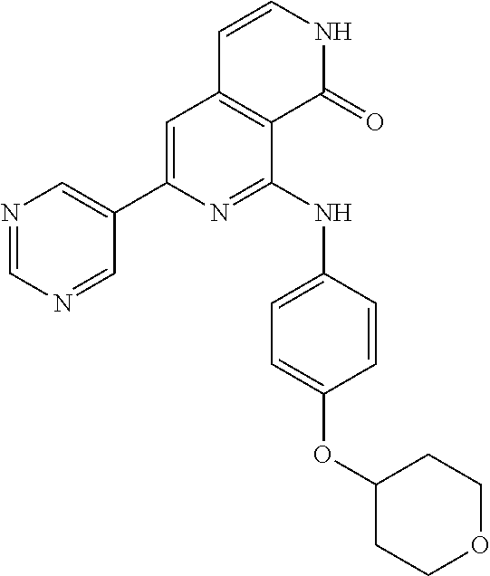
N1=CN=CC(C2=CC3=C(C(NC4=CC=C(OC5CCOCC5)C=C4)=N2)C(=O)NC=C3)=C1
